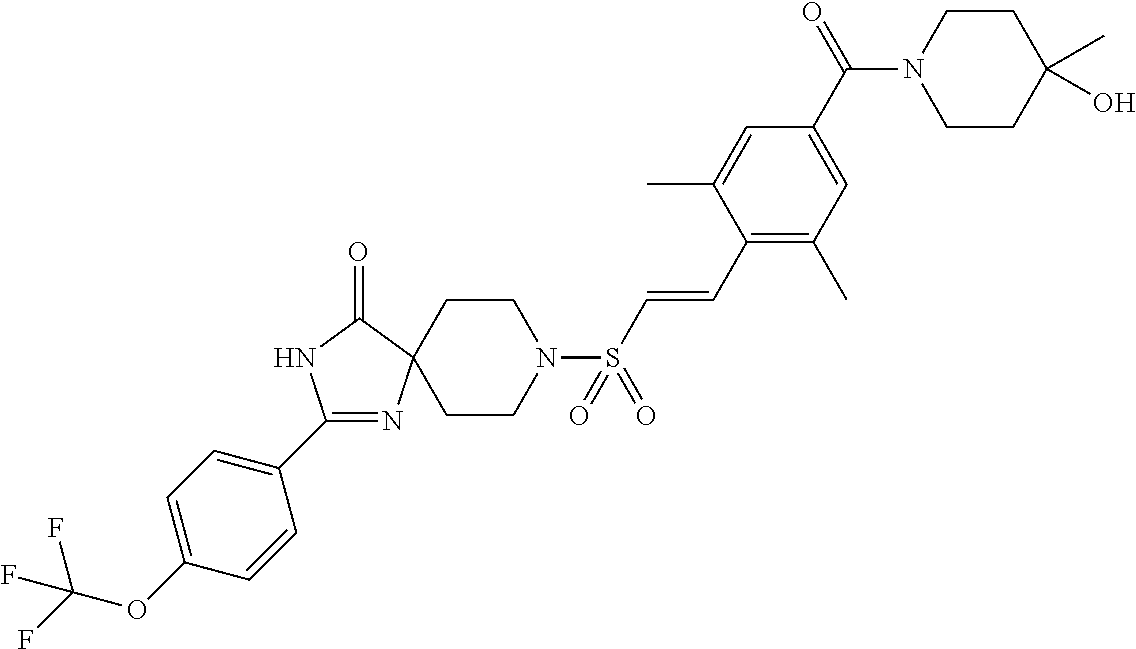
C1(C2=CC=C(OC(F)(F)F)C=C2)=NC2(C(=O)N1)CCN(S(C=CC1=C(C)C=C(C(N3CCC(O)(C)CC3)=O)C=C1C)(=O)=O)CC2
